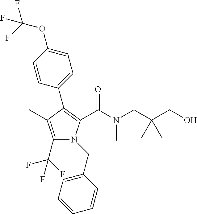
C1(C(F)(F)F)=C(C)C(C2=CC=C(OC(F)(F)F)C=C2)=C(C(N(C)CC(CO)(C)C)=O)N1CC1=CC=CC=C1
